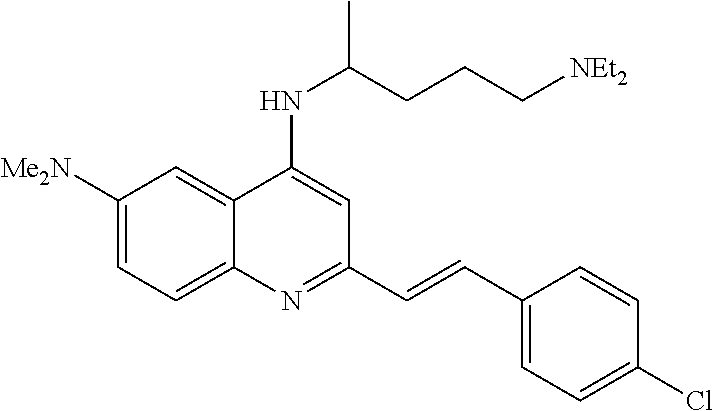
C1([Me2N])=CC=C2C(=C1)C(NC(C)CCC[NEt2])=CC(C=CC1=CC=C(Cl)C=C1)=N2
